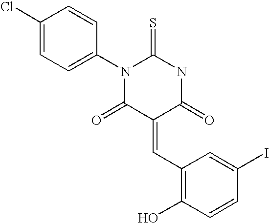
C1(Cl)=CC=C(N2C(=O)C(=CC3=C(O)C=CC(I)=C3)C(=O)NC2=S)C=C1
